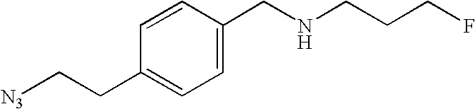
C1=C(CNCCCF)C=CC(CC[N3])=C1
